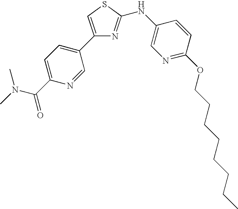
C1(C2=CC=C(C(N(C)C)=O)N=C2)=CSC(NC2=CN=C(OCCCCCCCC)C=C2)=N1
